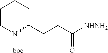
C1CN([boc])C(CCC(=O)[NHNH2])CC1
